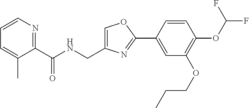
C1=C(CNC(C2=NC=CC=C2C)=O)N=C(C2=CC(OCCC)=C(OC(F)F)C=C2)O1
